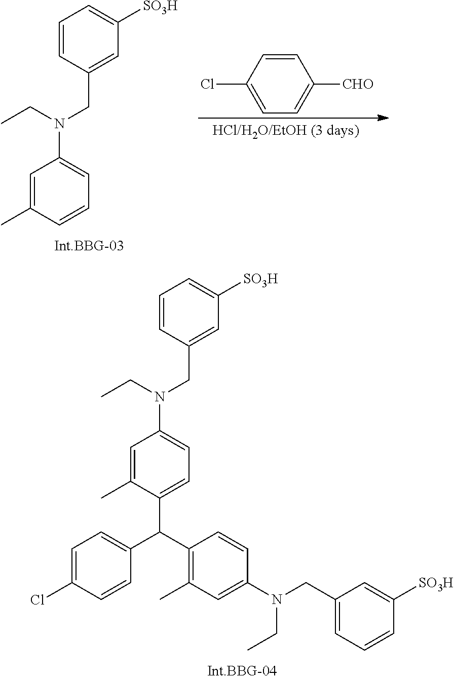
C1=CC(CN(CC)C2=CC=C(C(C3=CC=C(Cl)C=C3)C3=C(C)C=C(N(CC)CC4=CC=CC([SO3H])=C4)C=C3)C(C)=C2)=CC([SO3H])=C1.C1=CC(CN(CC)C2=CC=CC(C)=C2)=CC([SO3H])=C1.C1=CC(Cl)=CC=C1[CHO]
